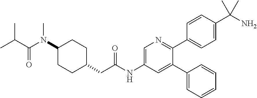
C(C(N(C1CCC(CC(NC2=CN=C(C3=CC=C(C(N)(C)C)C=C3)C(C3=CC=CC=C3)=C2)=O)CC1)C)=O)(C)C
